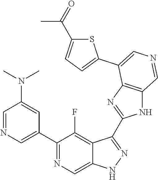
C1(C2=CN=CC(N(C)C)=C2)=NC=C2C(=C1F)C(C1=NC3=C(N1)C=NC=C3C1=CC=C(C(=O)C)S1)=NN2
